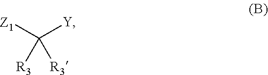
[Z1]C([Y])([R3])[R3]
